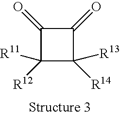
C1(=O)C([R11])([R12])C([R13])([R14])C1=O
